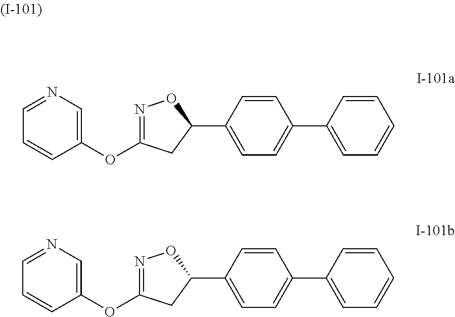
C1=NC=C(OC2=NOC(C3=CC=C(C4=CC=CC=C4)C=C3)C2)C=C1.C1=NC=C(OC2=NOC(C3=CC=C(C4=CC=CC=C4)C=C3)C2)C=C1
